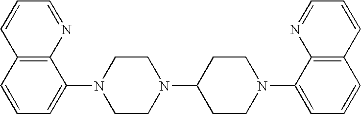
C1=NC2=C(C=C1)C=CC=C2N1CCN(C2CCN(C3=CC=CC4=C3N=CC=C4)CC2)CC1
